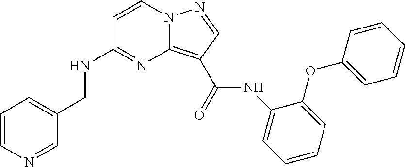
C1=CN=CC(CNC2=NC3=C(C(NC4=CC=CC=C4OC4=CC=CC=C4)=O)C=NN3C=C2)=C1
